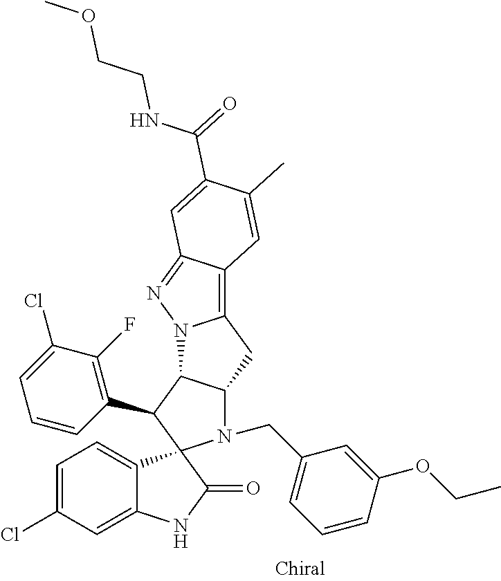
C1=C(Cl)C=C2C(=C1)C1(C(=O)N2)N(CC2=CC=CC(OCC)=C2)C2C(C1C1=C(F)C(Cl)=CC=C1)N1C(=C3C(=N1)C=C(C(=O)NCCOC)C(C)=C3)C2
